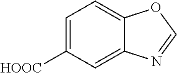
C1=C([HOOC])C=C2C(=C1)OC=N2
